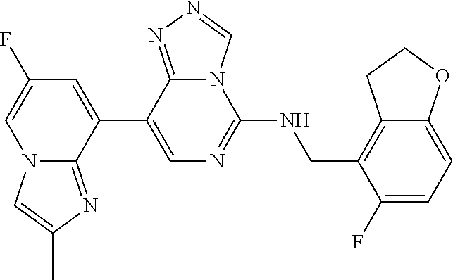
C12=C(CNC3=NC=C(C4=CC(F)=CN5C4=NC(C)=C5)C4=NN=CN34)C(F)=CC=C1OCC2
